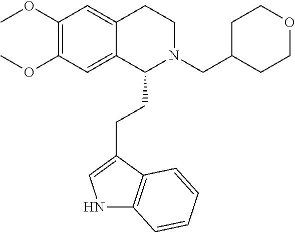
O(C1=C(OC)C=C2C(=C1)C(CCC1=CNC3=C1C=CC=C3)N(CC1CCOCC1)CC2)C
